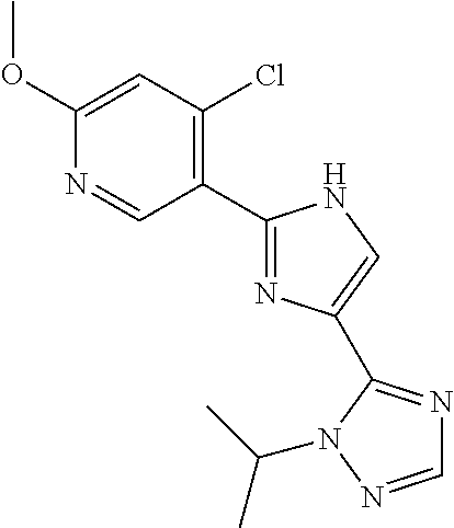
N1=C(C2=C(Cl)C=C(OC)N=C2)NC=C1C1=NC=NN1C(C)C
